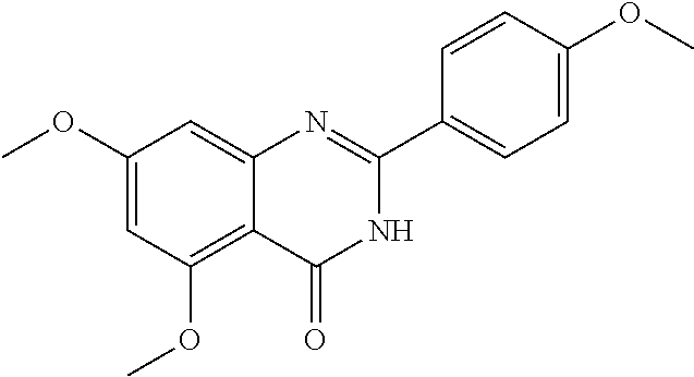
C1(OC)=CC(OC)=C2C(=C1)N=C(C1=CC=C(OC)C=C1)NC2=O
